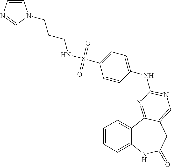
C1=CC=C2C(=C1)C1=NC(NC3=CC=C(S(=O)(=O)NCCCN4C=CN=C4)C=C3)=NC=C1CC(=O)N2
